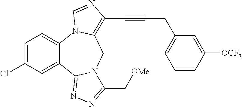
C1=C(Cl)C=C2C(=C1)N1C(=C(C#CCC3=CC=CC([OCF3])=C3)N=C1)CN1C2=NN=C1C[OMe]
